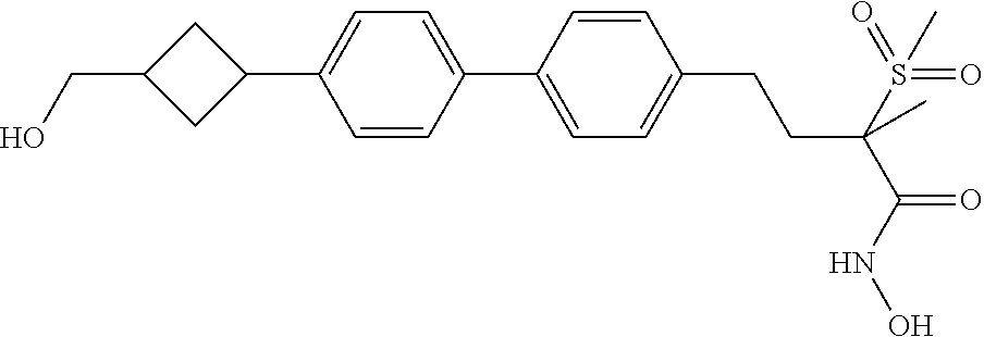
C1(C2=CC=C(C3CC(CO)C3)C=C2)=CC=C(CCC(C(=O)NO)(S(=O)(=O)C)C)C=C1
